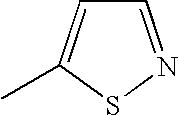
C1=NSC(C)=C1
